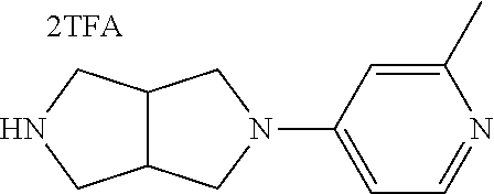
C1(C)=CC(N2CC3C(C2)CNC3)=CC=N1
